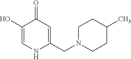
C1(O)=CNC(CN2CCC(C)CC2)=CC1=O
